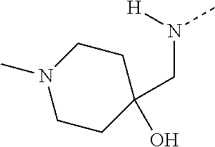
C1CN(C)CCC1(CN(C)[H])O
